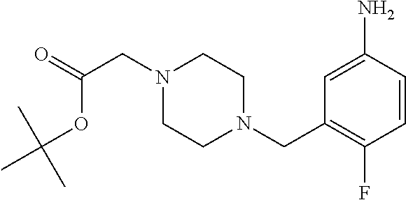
N1(CC(=O)OC(C)(C)C)CCN(CC2=C(F)C=CC(N)=C2)CC1
